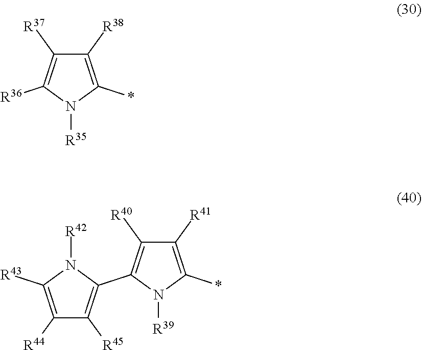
C1([R37])=C([R36])N([R35])C(*)=C1[R38].C1([R40])=C(C2=C([R45])C([R44])=C([R43])N2[R42])N([R39])C(*)=C1[R41]
